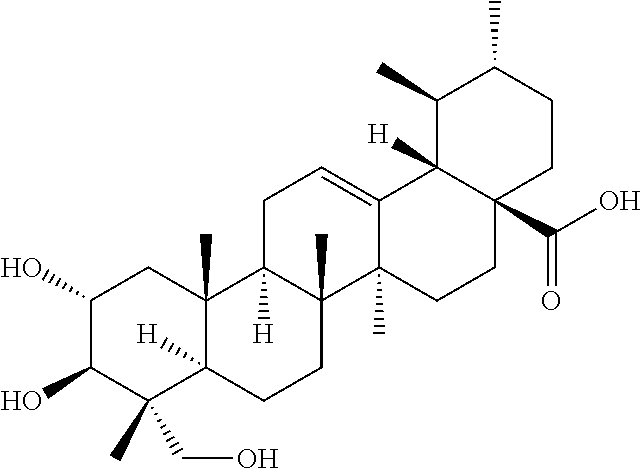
C1(O)C(O)C(C)(CO)C2([H])C(C)(C1)C1([H])C(C)(CC2)C2(C)C(=CC1)C1([H])C(C(=O)O)(CC2)CCC(C)C1C
